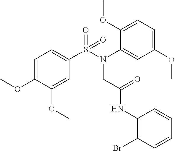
C1=C(OC)C(OC)=CC(S(N(C2=CC(OC)=CC=C2OC)CC(NC2=C(Br)C=CC=C2)=O)(=O)=O)=C1
